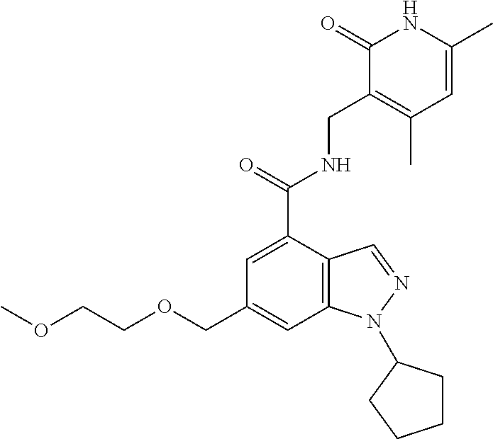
C1=C(C(=O)NCC2=C(C)C=C(C)NC2=O)C2=C(C=C1COCCOC)N(C1CCCC1)N=C2
